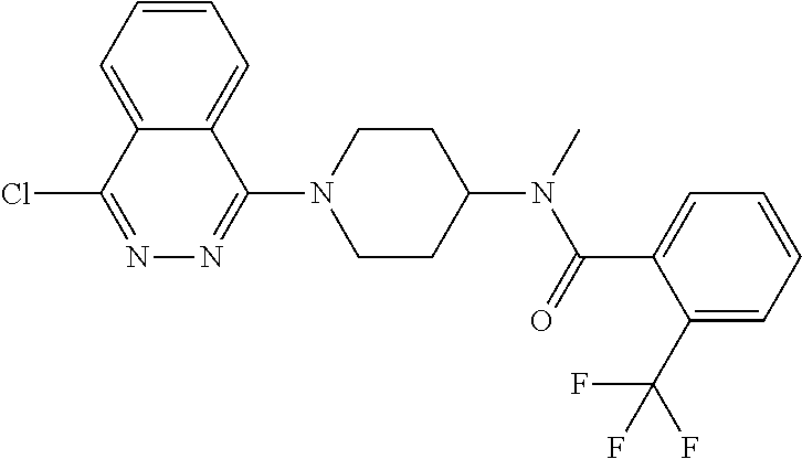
ClC1=NN=C(N2CCC(N(C)C(=O)C3=CC=CC=C3C(F)(F)F)CC2)C2=CC=CC=C12
